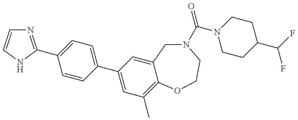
N1=C(C2=CC=C(C3=CC(C)=C4C(=C3)CN(C(N3CCC(C(F)F)CC3)=O)CCO4)C=C2)NC=C1
